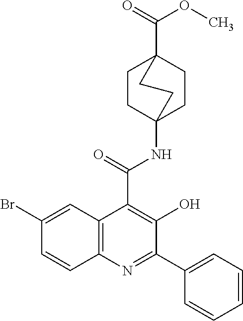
C1CC2(NC(C3=C(O)C(C4=CC=CC=C4)=NC4=C3C=C(Br)C=C4)=O)CCC1(C(=O)OC)CC2
